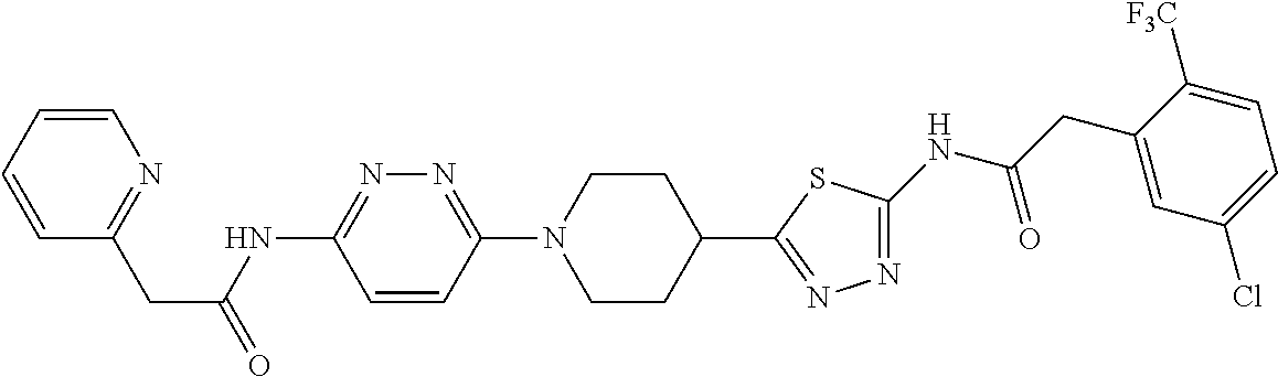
C1=CC=CN=C1CC(=O)NC1=NN=C(N2CCC(C3=NN=C(NC(CC4=CC(Cl)=CC=C4[F3C])=O)S3)CC2)C=C1
